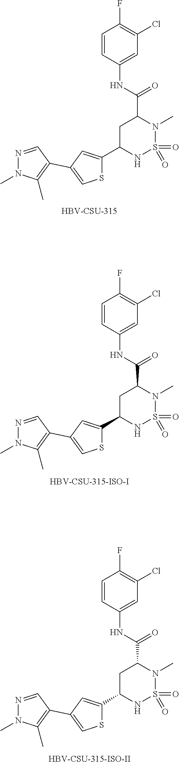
[HBV-CSU-315].C1=C(C2=C(C)N(C)N=C2)C=C(C2NS(=O)(=O)N(C)C(C(=O)NC3=CC(Cl)=C(F)C=C3)C2)S1.[HBV-CSU-315-ISO-I].C1=C(C2=C(C)N(C)N=C2)C=C(C2NS(=O)(=O)N(C)C(C(=O)NC3=CC(Cl)=C(F)C=C3)C2)S1.[HBV-CSU-315-ISO-II].C1=C(C2=C(C)N(C)N=C2)C=C(C2NS(=O)(=O)N(C)C(C(=O)NC3=CC(Cl)=C(F)C=C3)C2)S1
